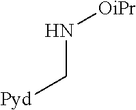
[Pyd]CN[OiPr]
